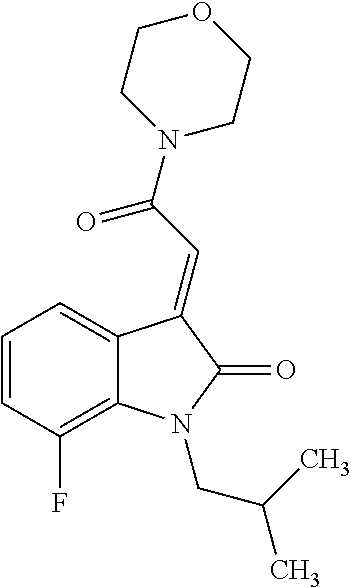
C1=C2C(=C(F)C=C1)N(CC(C)C)C(=O)C2=CC(=O)N1CCOCC1
